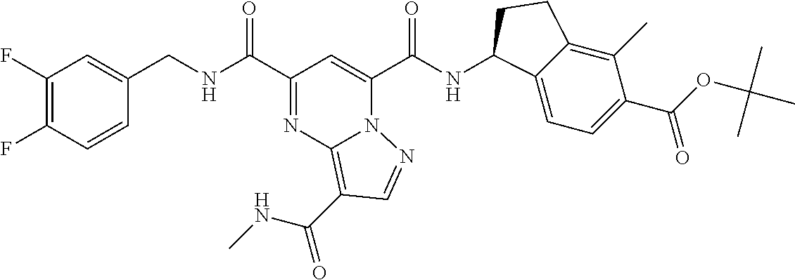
C1(F)=C(F)C=CC(CNC(C2=NC3=C(C(=O)NC)C=NN3C(C(NC3C4=CC=C(C(=O)OC(C)(C)C)C(C)=C4CC3)=O)=C2)=O)=C1
